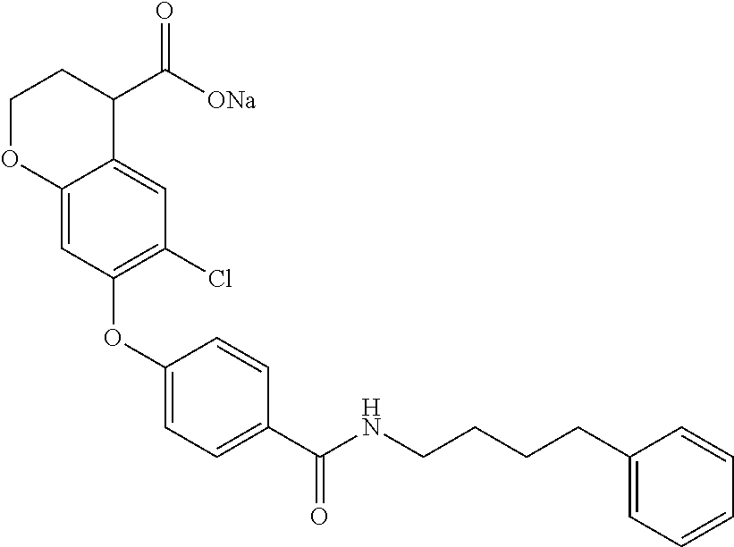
C1OC2=CC(OC3=CC=C(C(NCCCCC4=CC=CC=C4)=O)C=C3)=C(Cl)C=C2C(C([ONa])=O)C1
